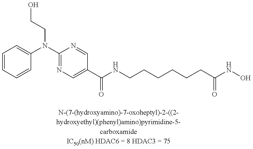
C1=CC=CC(N(C2=NC=C(C(NCCCCCCC(NO)=O)=O)C=N2)CCO)=C1
